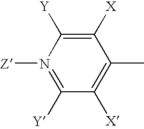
[Z]N1=C([Y])C([X])=C(C)C([X])=C1[Y]
